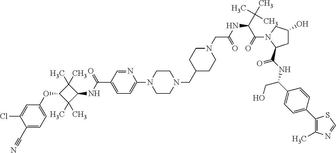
C1(C#N)=CC=C(OC2C(C)(C)C(NC(C3=CC=C(N4CCN(CC5CCN(CC(NC(C(=O)N6C(C(NC(C7=CC=C(C8=C(C)N=CS8)C=C7)CO)=O)CC(O)C6)C(C)(C)C)=O)CC5)CC4)N=C3)=O)C2(C)C)C=C1Cl
